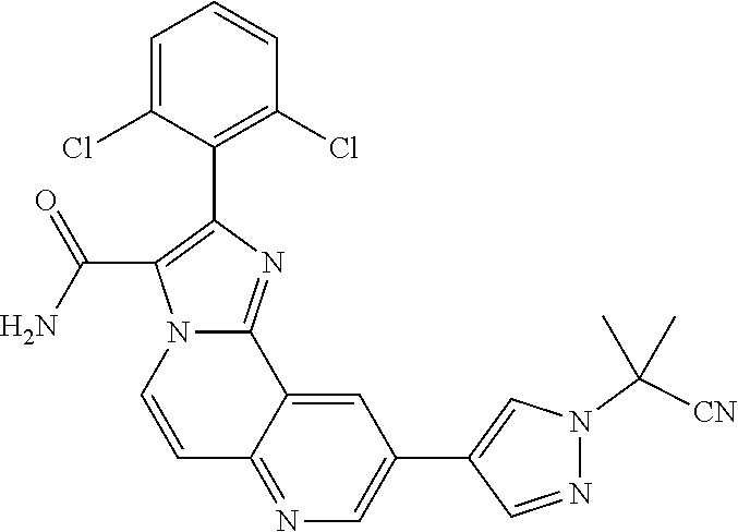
C1=C(Cl)C(C2=C(C(N)=O)N3C(=N2)C2=CC(C4=CN(C([CN])(C)C)N=C4)=CN=C2C=C3)=C(Cl)C=C1
